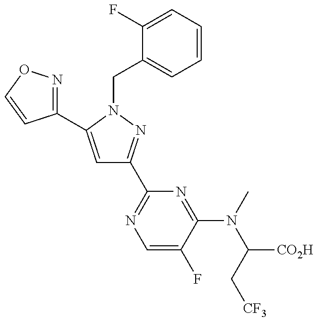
C1(C2=CC(C3=NC=C(F)C(N(C([CO2H])C[CF3])C)=N3)=NN2CC2=CC=CC=C2F)=NOC=C1
